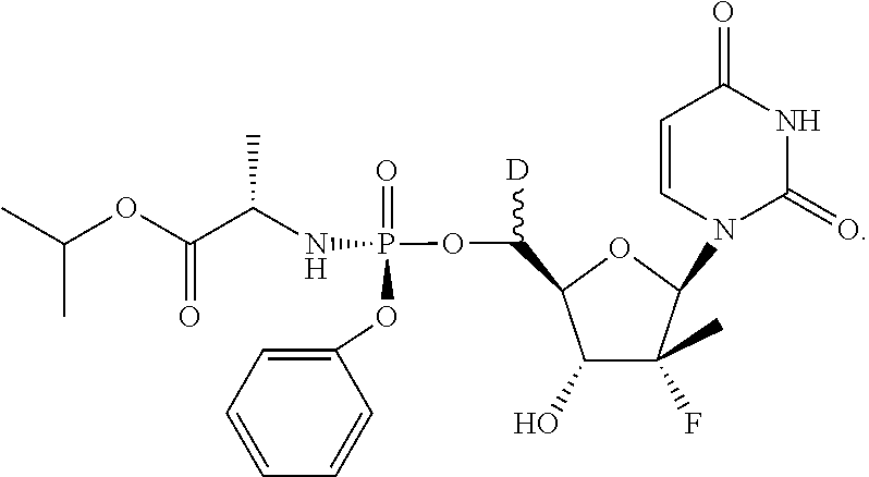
C(OC(C(NP(OC([D])C1C(O)C(F)(C)C(N2C(=O)NC(=O)C=C2)O1)(=O)OC1=CC=CC=C1)C)=O)(C)C
